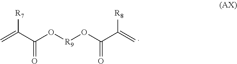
[R7]C(C(O[R9]OC(C(=C)[R8])=O)=O)=C
